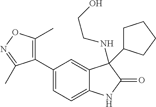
C1(C2=CC=C3C(=C2)C(NCCO)(C2CCCC2)C(=O)N3)=C(C)ON=C1C
